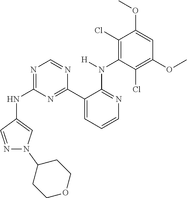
C1(NC2=NC=NC(C3=CC=CN=C3N(C3=C(Cl)C(OC)=CC(OC)=C3Cl)[H])=N2)=CN(C2CCOCC2)N=C1
